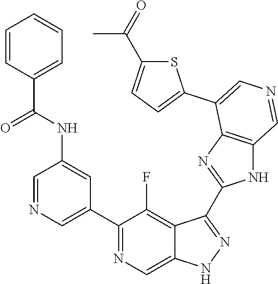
C1(C2=CN=CC(NC(C3=CC=CC=C3)=O)=C2)=NC=C2C(=C1F)C(C1=NC3=C(N1)C=NC=C3C1=CC=C(C(=O)C)S1)=NN2
